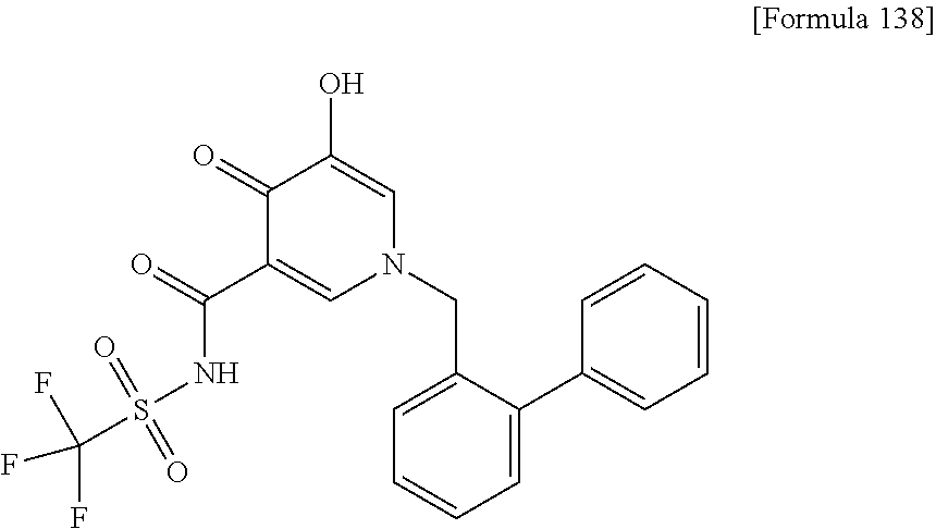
C1(=O)C(C(=O)NS(=O)(=O)C(F)(F)F)=CN(CC2=CC=CC=C2C2=CC=CC=C2)C=C1O
